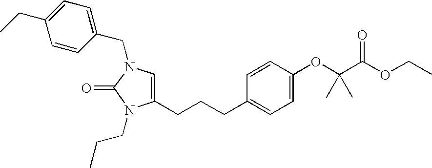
C1=CC(CN2C=C(CCCC3=CC=C(OC(C(OCC)=O)(C)C)C=C3)N(CCC)C2=O)=CC=C1CC
